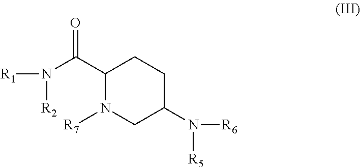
C1(C(=O)N([R1])[R2])N([R7])CC(N([R6])[R5])CC1
